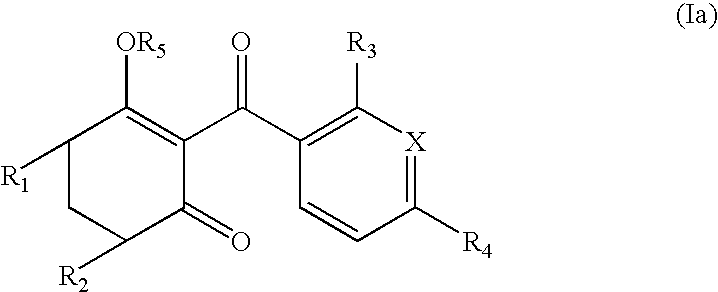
C1([R1])CC([R2])C(=O)C(C(C2=C([R3])[X]=C([R4])C=C2)=O)=C1[OR5]
